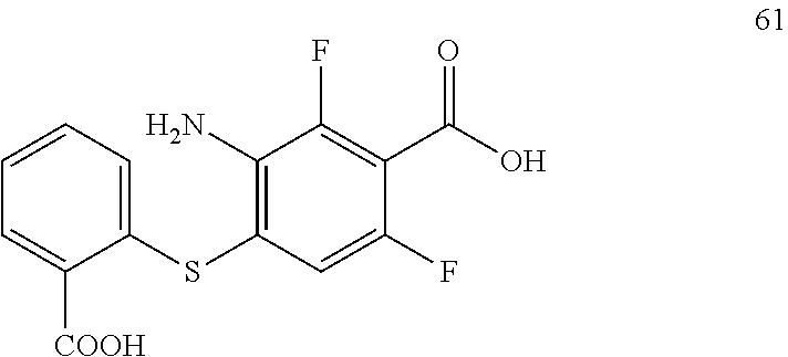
C1(N)=C(SC2=CC=CC=C2[COOH])C=C(F)C(C(O)=O)=C1F
